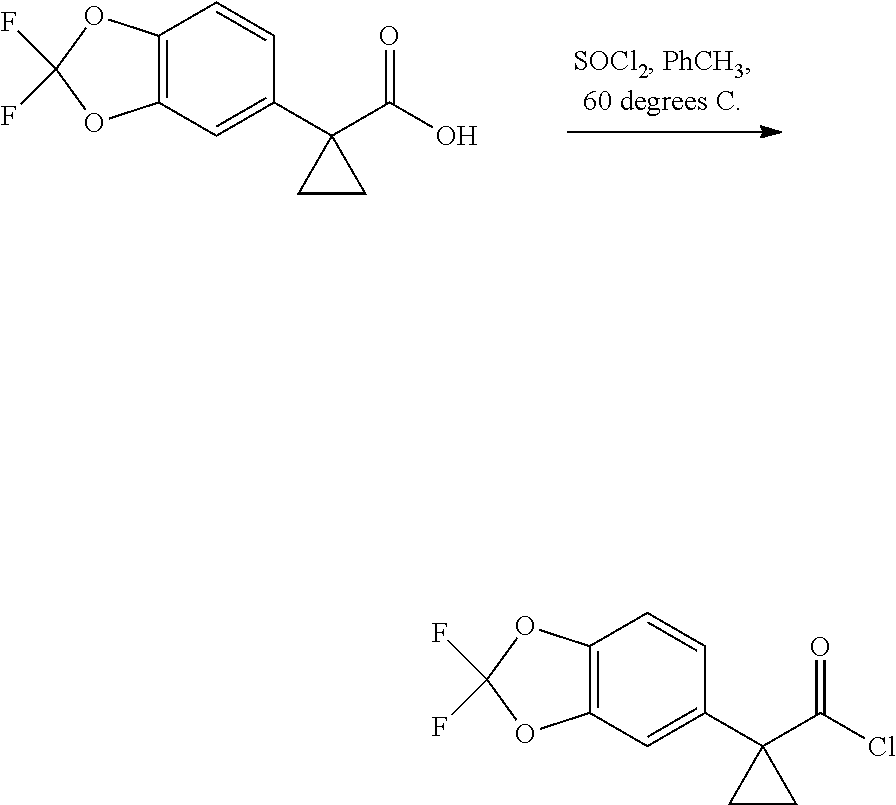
C12=C(C=C(C3(C(O)=O)CC3)C=C1)OC(F)(F)O2.C12=C(C=C(C3(C(Cl)=O)CC3)C=C1)OC(F)(F)O2
